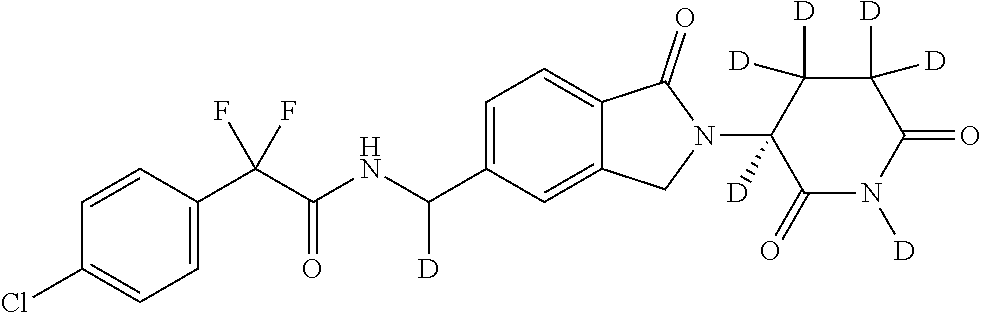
C1=CC(C(C(NC(C2=CC=C3C(=C2)CN(C2([D])C(=O)N([D])C(=O)C([D])([D])C2([D])[D])C3=O)[D])=O)(F)F)=CC=C1Cl
